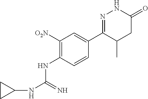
C1([O2N])=C(NC(NC2CC2)=N)C=CC(C2=NNC(=O)CC2C)=C1
